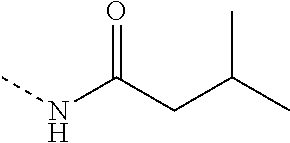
C(C(C)C)C(NC)=O
